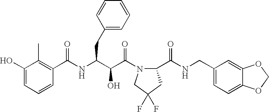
C(NC(C(C(N1C(C(NCC2=CC=C3C(=C2)OCO3)=O)CC(F)(F)C1)=O)O)CC1=CC=CC=C1)(=O)C1=C(C)C(O)=CC=C1
